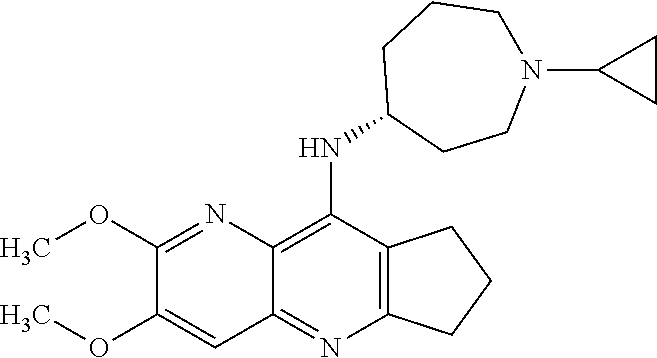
C12=C(C(NC3CCN(C4CC4)CCC3)=C3C(=N1)C=C(OC)C(OC)=N3)CCC2
